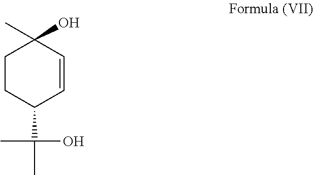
C1CC(C(C)(O)C)C=CC1(C)O
